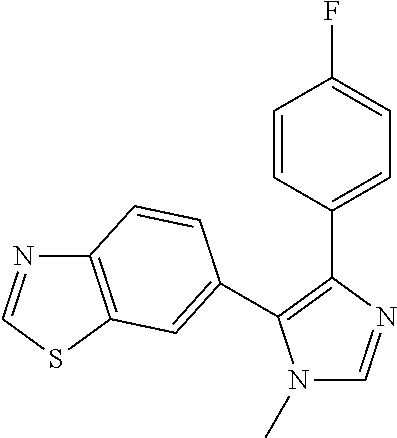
N1(C)C=NC(C2=CC=C(F)C=C2)=C1C1=CC2=C(N=CS2)C=C1
